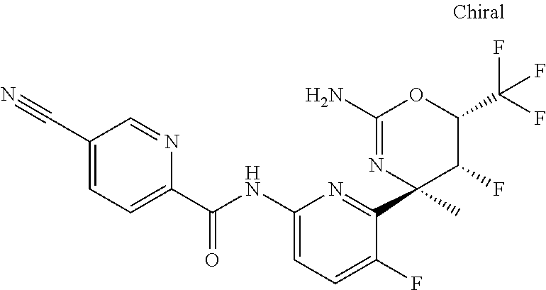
C1(C#N)=CC=C(C(NC2=CC=C(F)C(C3(C)N=C(N)OC(C(F)(F)F)C3F)=N2)=O)N=C1
